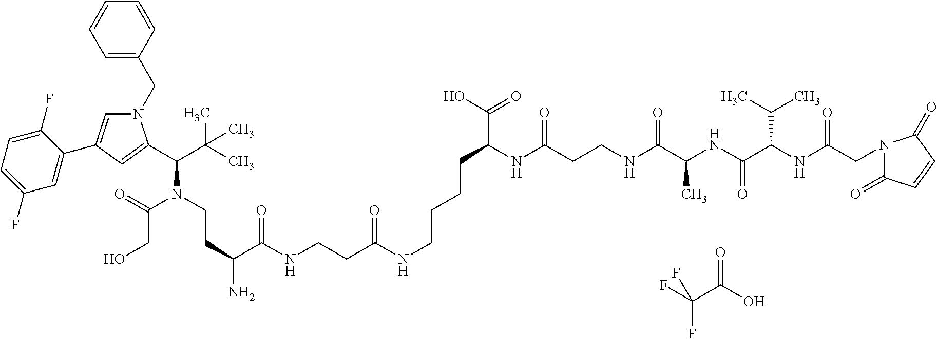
C1=C(CN2C=C(C3=CC(F)=CC=C3F)C=C2C(C(C)(C)C)N(CCC(N)C(NCCC(NCCCCC(C(O)=O)NC(CCNC(C(C)NC(C(NC(CN2C(=O)C=CC2=O)=O)C(C)C)=O)=O)=O)=O)=O)C(=O)CO)C=CC=C1.FC(F)(C(=O)O)F
